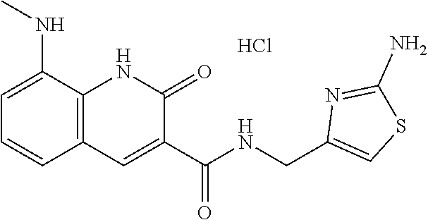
C1=C(NC)C2=C(C=C1)C=C(C(NCC1=CSC(N)=N1)=O)C(=O)N2.Cl
